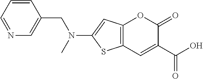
C12=C(C=C(C(=O)O)C(=O)O1)SC(N(CC1=CN=CC=C1)C)=C2
